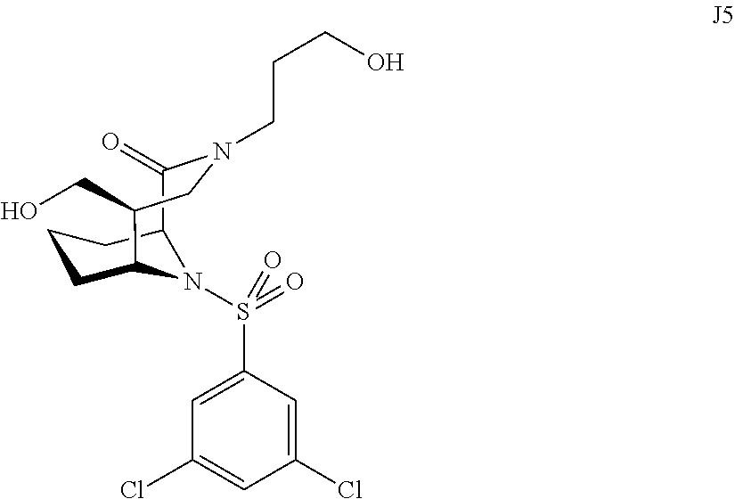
C12C(=O)N(CCCO)CC(CO)C(CCC1)N2S(=O)(C1=CC(Cl)=CC(Cl)=C1)=O
